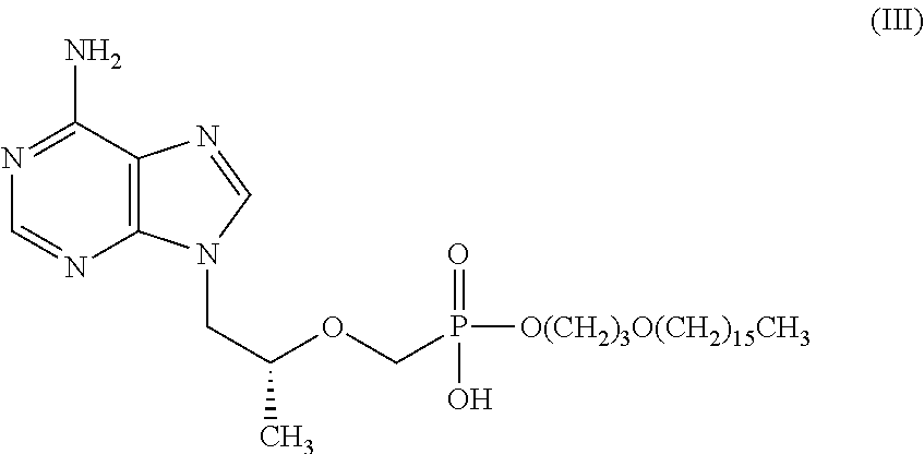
C12=C(C(N)=NC=N1)N=CN2CC(OCP(=O)(O)[O(CH2)3O(CH2)15CH3])C
